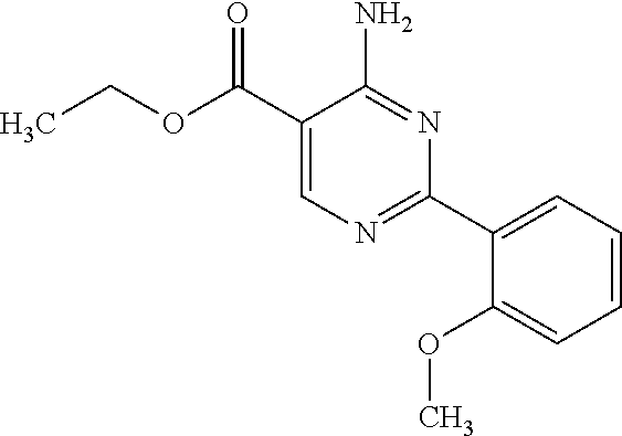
NC1=NC(C2=CC=CC=C2OC)=NC=C1C(OCC)=O
